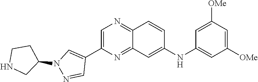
C1=C(C2=CN(C3CCNC3)N=C2)N=C2C(=N1)C=CC(NC1=CC([OMe])=CC([OMe])=C1)=C2
